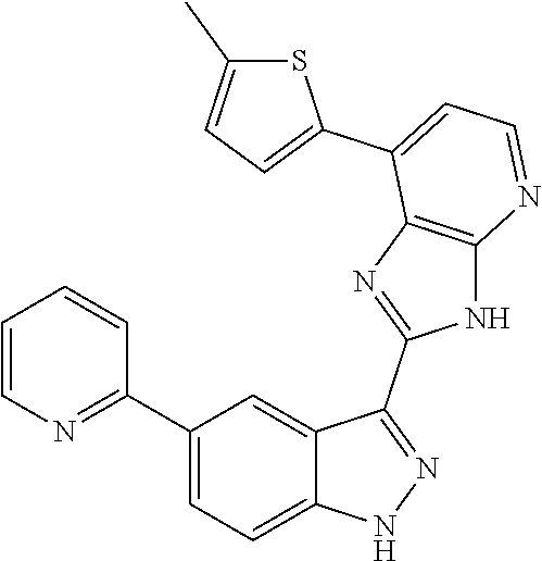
C1(C2=CC=C3C(=C2)C(C2=NC4=C(N2)N=CC=C4C2=CC=C(C)S2)=NN3)=NC=CC=C1
